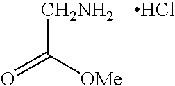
[CH2NH2]C([OMe])=O.Cl
